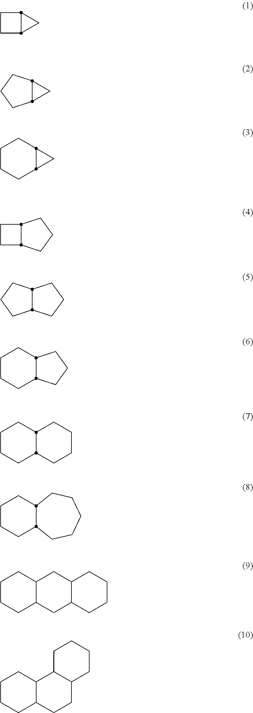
C1CC2CC12.C1C2C1CCC2.C1C2C1CCCC2.C1CC2CCCC12.C1CCC2C1CCC2.C1CCC2C1CCCC2.C12C(CCCC1)CCCC2.C12C(CCCC1)CCCCC2.C1CCC2C(C1)CC1C(C2)CCCC1.C1CCC2C(C1)C1C(CC2)CCCC1
